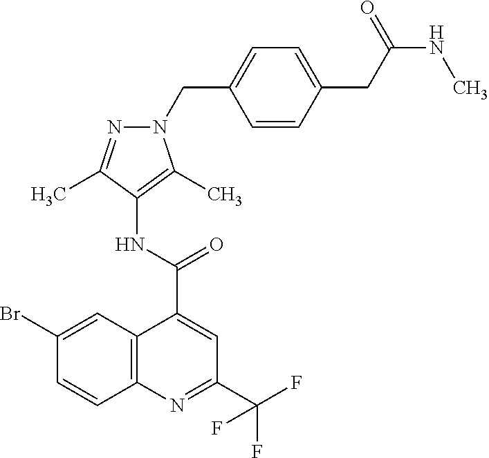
C12=C(N=C(C(F)(F)F)C=C1C(=O)NC1=C(C)N(CC3=CC=C(CC(NC)=O)C=C3)N=C1C)C=CC(Br)=C2
